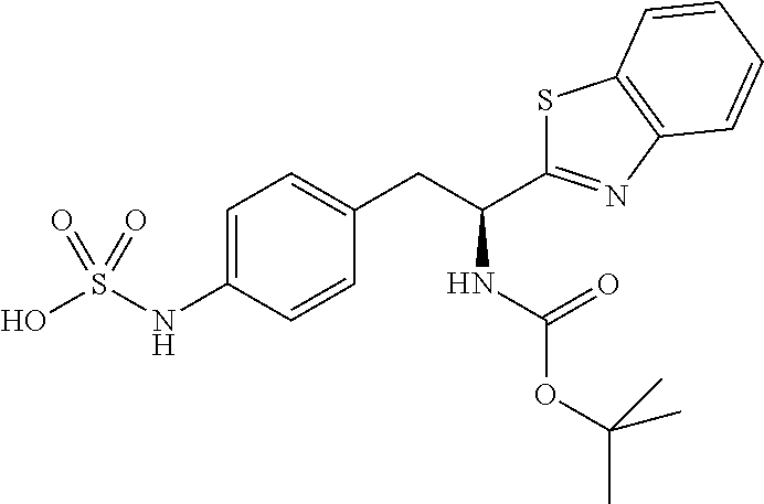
C1=C(NS(O)(=O)=O)C=CC(CC(C2=NC3=C(S2)C=CC=C3)NC(OC(C)(C)C)=O)=C1
